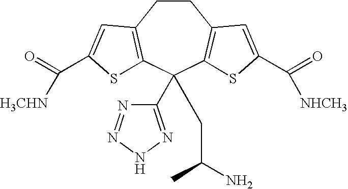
C1CC2=C(C(C3=NNN=N3)(CC(C)N)C3=C1C=C(C(=O)[NHCH3])S3)SC(C(=O)[H3CHN])=C2
